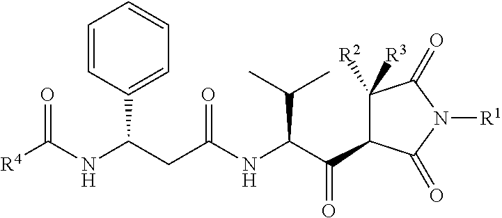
C1([R3])([R2])C(C(C(NC(CC(NC([R4])=O)C2=CC=CC=C2)=O)C(C)C)=O)C(=O)N([R1])C1=O
